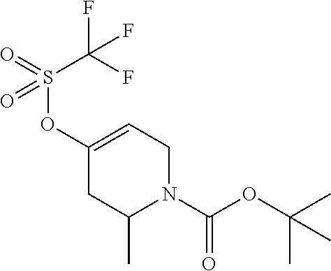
C1(OS(C(F)(F)F)(=O)=O)=CCN(C(OC(C)(C)C)=O)C(C)C1
